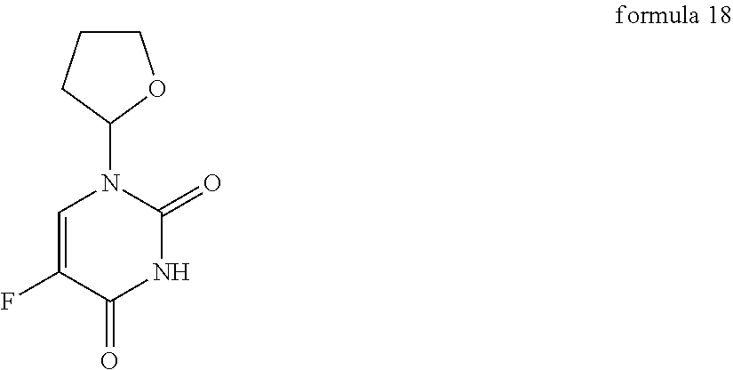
C1=C(F)C(=O)NC(=O)N1C1OCCC1
